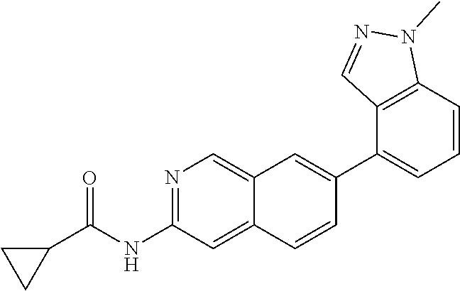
N1=C(NC(C2CC2)=O)C=C2C(=C1)C=C(C1=CC=CC3=C1C=NN3C)C=C2
